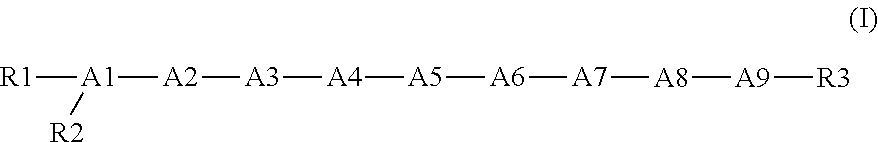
[A1]([A2][A3][A4][A5][A6][A7][A8][A9][R3])([R1])[R2]
